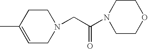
C1=C(C)CCN(CC(N2CCOCC2)=O)C1
